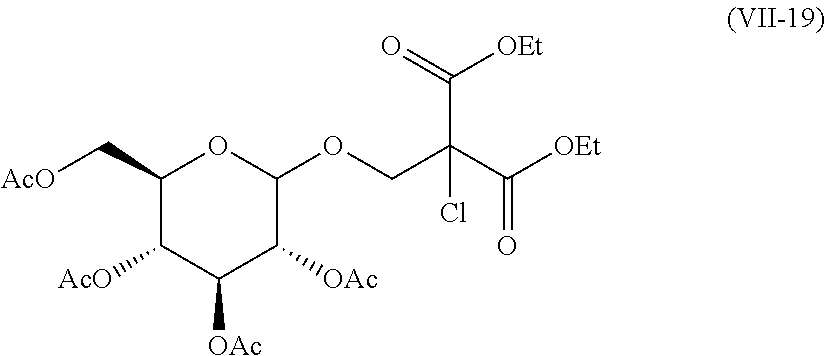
C1(C[AcO])C([AcO])C([OAc])C([OAc])C(OCC(C([OEt])=O)(C([OEt])=O)Cl)O1
